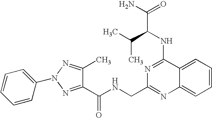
C1=CC(N2N=C(C)C(C(NCC3=NC4=CC=CC=C4C(NC(C(C)C)C(=O)N)=N3)=O)=N2)=CC=C1
